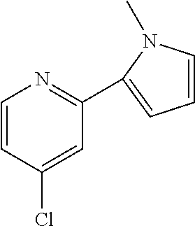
C1=CC(Cl)=CC(C2=CC=CN2C)=N1
